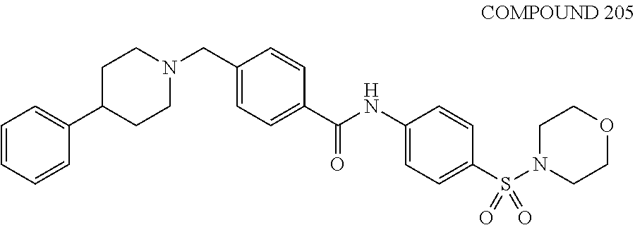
C1=C(C2CCN(CC3=CC=C(C(NC4=CC=C(S(N5CCOCC5)(=O)=O)C=C4)=O)C=C3)CC2)C=CC=C1
